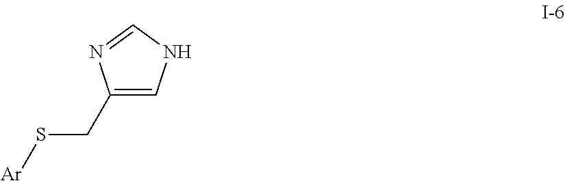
C1(CS[Ar])=CNC=N1
